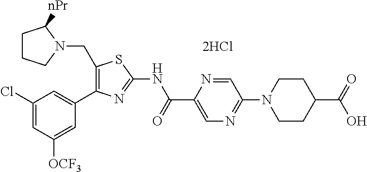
C1(Cl)=CC([OCF3])=CC(C2=C(CN3C([nPr])CCC3)SC(NC(C3=CN=C(N4CCC(C(=O)O)CC4)C=N3)=O)=N2)=C1.[2HCl]
